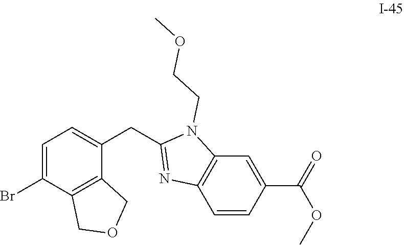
C1=C(Br)C2=C(C(CC3=NC4=C(N3CCOC)C=C(C(=O)OC)C=C4)=C1)COC2
